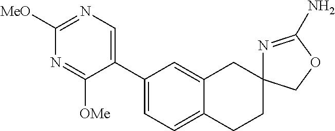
C1(C2=CN=C([MeO])N=C2[OMe])=CC=C2C(=C1)CC1(CC2)N=C(N)OC1
